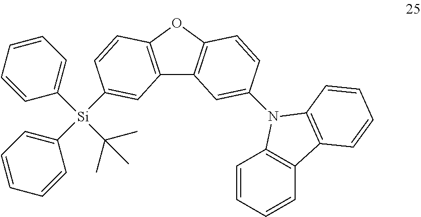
C12=C(OC3=C1C=C(N1C4=C(C=CC=C4)C4=C1C=CC=C4)C=C3)C=CC([Si](C1=CC=CC=C1)(C1=CC=CC=C1)C(C)(C)C)=C2
